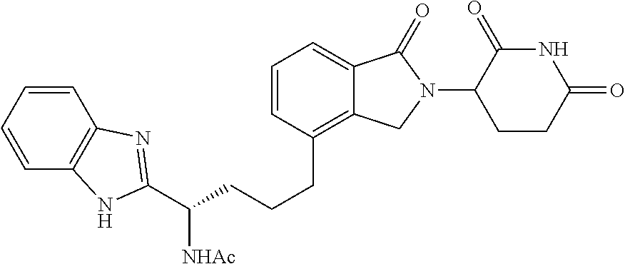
C(CCCC1=C2C(=CC=C1)C(=O)N(C1C(=O)NC(=O)CC1)C2)([NHAc])C1=NC2=C(C=CC=C2)N1
